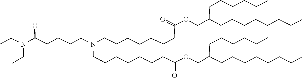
C(CCCCCCC(=O)OCC(CCCCCCCC)CCCCCC)N(CCCCCCCC(OCC(CCCCCCCC)CCCCCC)=O)CCCCC(N(CC)CC)=O
